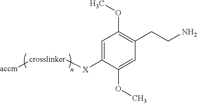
C1=C([X][crosslinker][accm])C(OC)=CC(CCN)=C1OC
